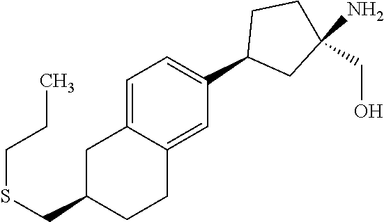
C1=C2C(=CC(C3CC(N)(CO)CC3)=C1)CCC(CSCCC)C2
